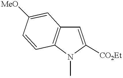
C1=C([CO2Et])N(C)C2=C1C=C([MeO])C=C2
